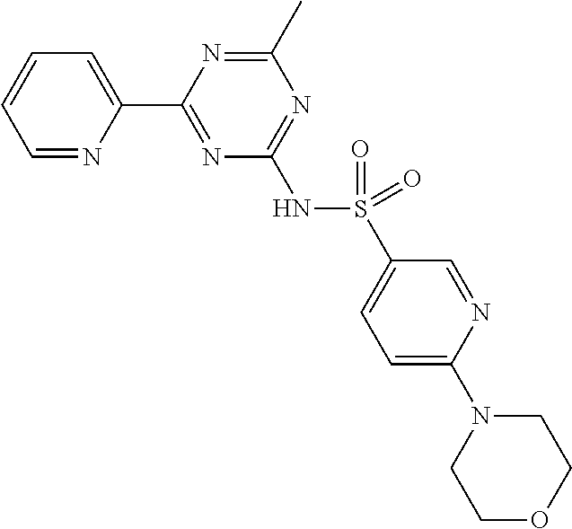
C1=NC(C2=NC(NS(=O)(C3=CC=C(N4CCOCC4)N=C3)=O)=NC(C)=N2)=CC=C1
